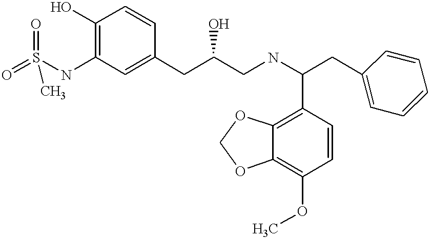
O=S(NC1=C(O)C=CC(CC(CNC(CC2=CC=CC=C2)C2=C3C(=C(OC)C=C2)OCO3)O)=C1)(=O)C
